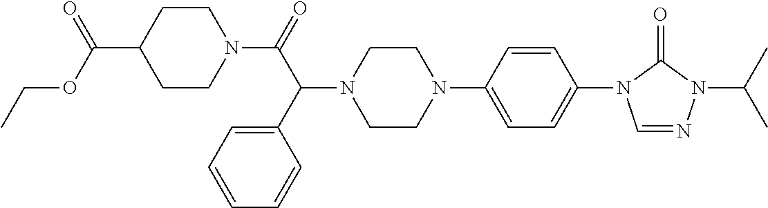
C(C(N1CCN(C2=CC=C(N3C=NN(C(C)C)C3=O)C=C2)CC1)C1=CC=CC=C1)(=O)N1CCC(C(OCC)=O)CC1
